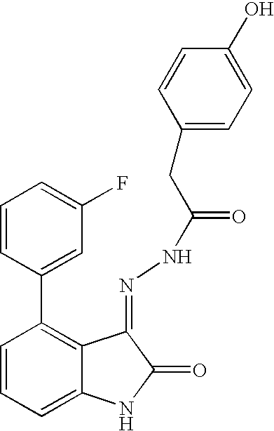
C1=CC=C2C(=C1C1=CC(F)=CC=C1)C(=NNC(CC1=CC=C(O)C=C1)=O)C(=O)N2
